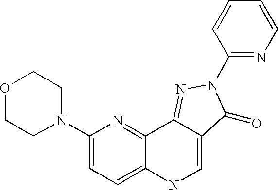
O1CCN(C2=CC=C3C(=N2)C2=NN(C4=NC=CC=C4)C(=O)C2=CN3)CC1
